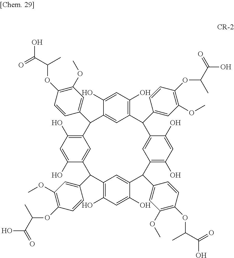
C12=C(O)C=C(O)C(=C1)C(C1=CC(OC)=C(OC(C(=O)O)C)C=C1)C1=C(O)C=C(O)C(=C1)C(C1=CC(OC)=C(OC(C(=O)O)C)C=C1)C1=C(O)C=C(O)C(=C1)C(C1=CC(OC)=C(OC(C(=O)O)C)C=C1)C1=C(O)C=C(O)C(=C1)C2C1=CC(OC)=C(OC(C(=O)O)C)C=C1
